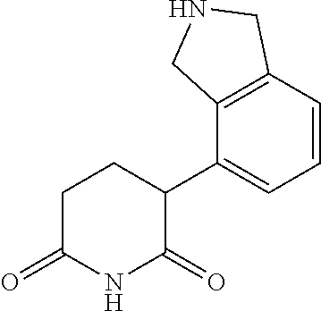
C1(C2=CC=CC3=C2CNC3)CCC(=O)NC1=O
